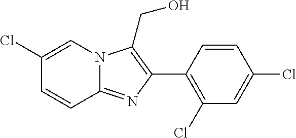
C1(C2=C(CO)N3C(=N2)C=CC(Cl)=C3)=C(Cl)C=C(Cl)C=C1
